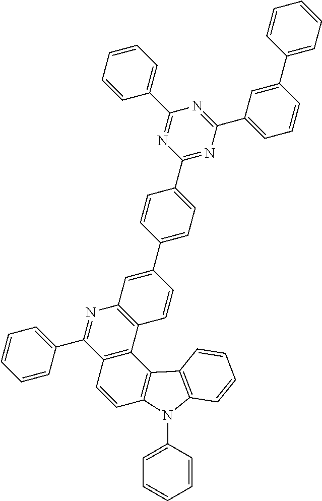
C1(C2=CC=C(C3=CC4=C(C=C3)C3=C(C(C5=CC=CC=C5)=N4)C=CC4=C3C3=C(N4C4=CC=CC=C4)C=CC=C3)C=C2)=NC(C2=CC=CC(C3=CC=CC=C3)=C2)=NC(C2=CC=CC=C2)=N1
